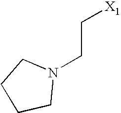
C1CN(CC[X1])CC1
